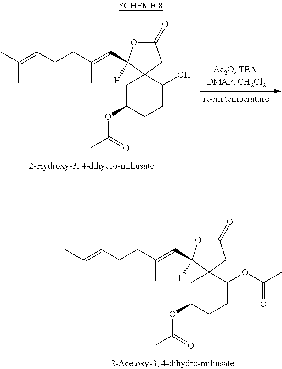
C1(=O)OC(C=C(CCC=C(C)C)C)([H])C2(C1)CC(OC(=O)C)CCC2OC(C)=O.C1(=O)OC(C=C(CCC=C(C)C)C)([H])C2(C1)CC(OC(=O)C)CCC2O
